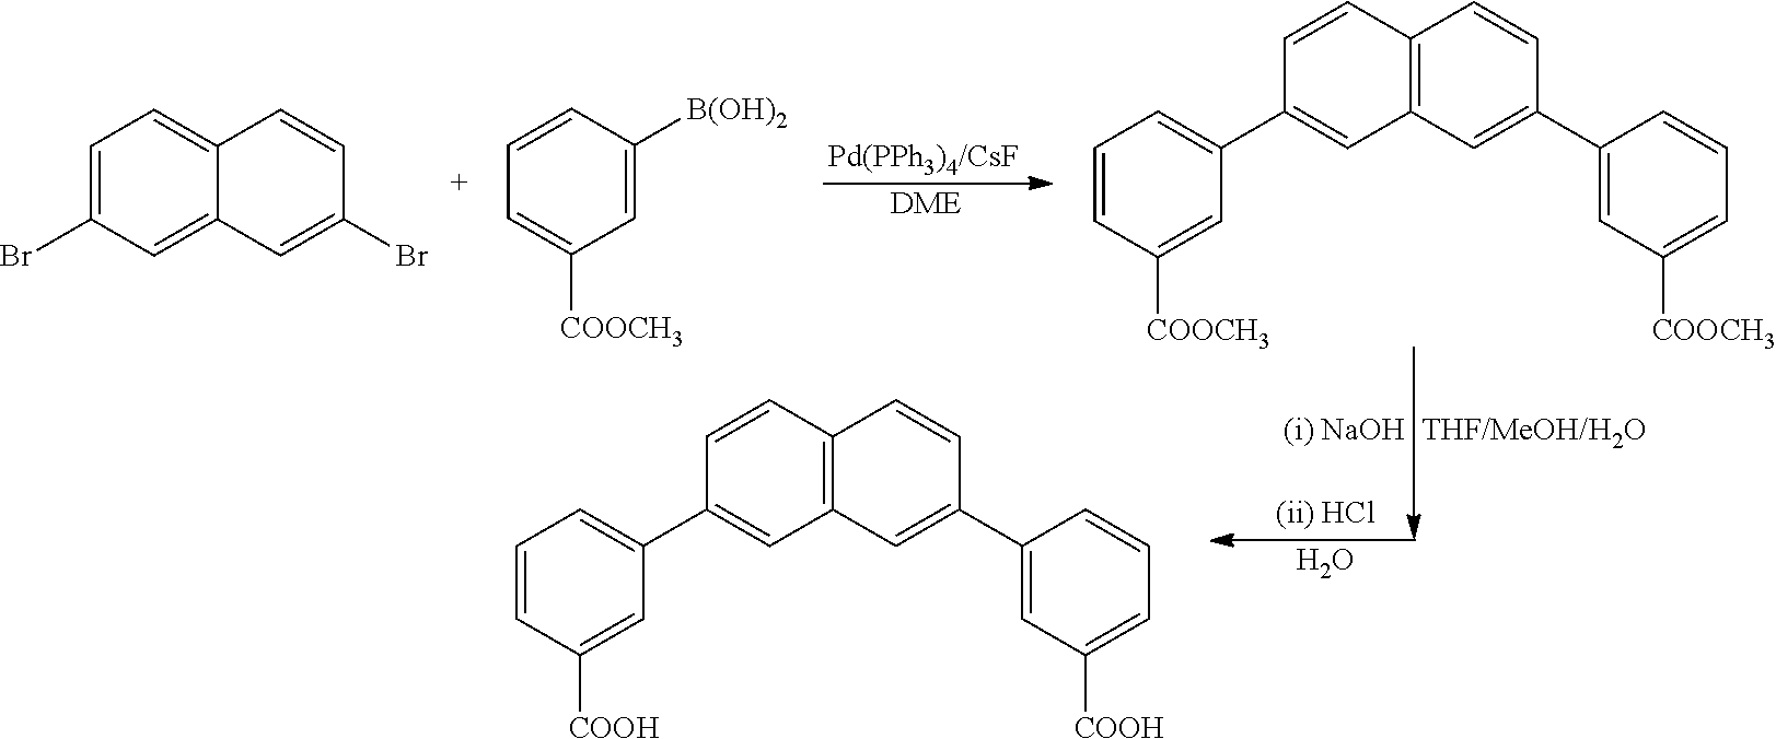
C1=C(Br)C=C2C(=C1)C=CC(Br)=C2.C1=C([B(OH)2])C=CC=C1[COOCH3].[DME].C1=CC2=C(C=C1C1=CC=CC([COOCH3])=C1)C=C(C1=CC([COOCH3])=CC=C1)C=C2.O.C1=CC2=C(C=C1C1=CC=CC([COOH])=C1)C=C(C1=CC([COOH])=CC=C1)C=C2
